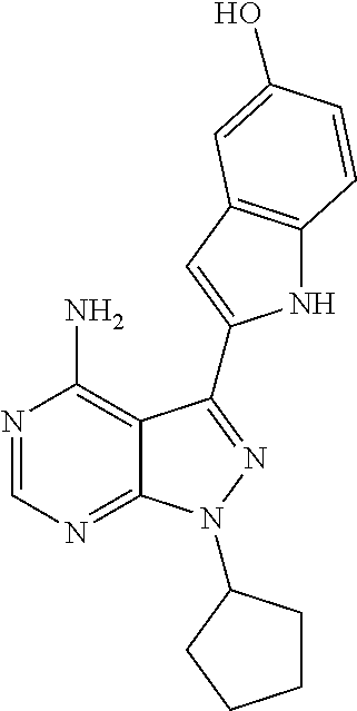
N1=CN=C2C(=C1N)C(C1=CC3=C(N1)C=CC(O)=C3)=NN2C1CCCC1
